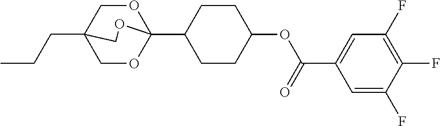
C(CC)C12COC(C3CCC(OC(C4=CC(F)=C(F)C(F)=C4)=O)CC3)(OC1)OC2
